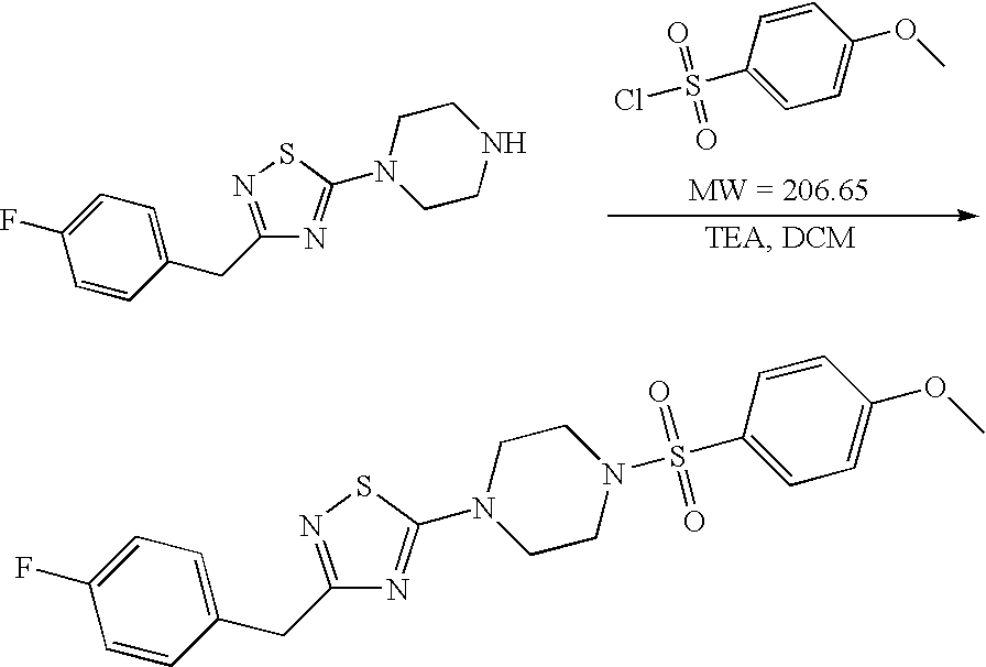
C1=C(OC)C=CC(S(Cl)(=O)=O)=C1.C1=CC(F)=CC=C1CC1=NSC(N2CCNCC2)=N1.C1=CC(F)=CC=C1CC1=NSC(N2CCN(S(C3=CC=C(OC)C=C3)(=O)=O)CC2)=N1
